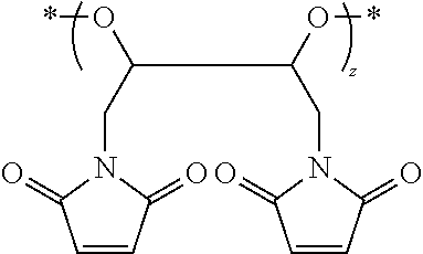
*OC(C(O*)CN1C(=O)C=CC1=O)CN1C(=O)C=CC1=O
